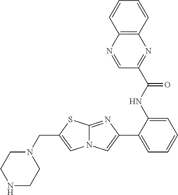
C1(C2=CC=CC=C2NC(C2=NC3=C(N=C2)C=CC=C3)=O)=CN2C(=N1)SC(CN1CCNCC1)=C2
